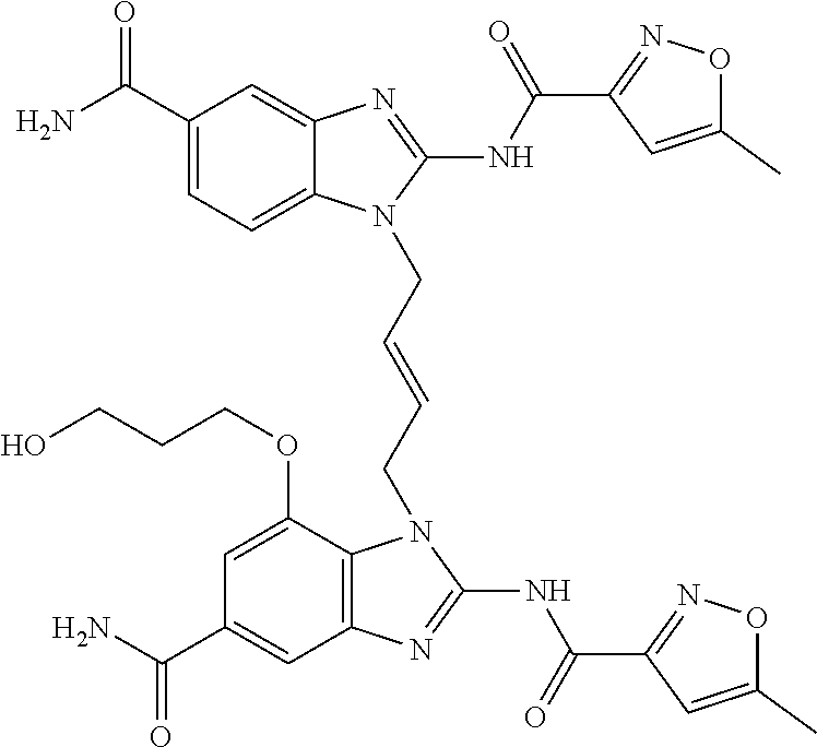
NC(C1=CC=C2C(=C1)N=C(NC(=O)C1=NOC(C)=C1)N2CC=CCN1C2=C(C=C(C(N)=O)C=C2OCCCO)N=C1NC(=O)C1=NOC(C)=C1)=O
